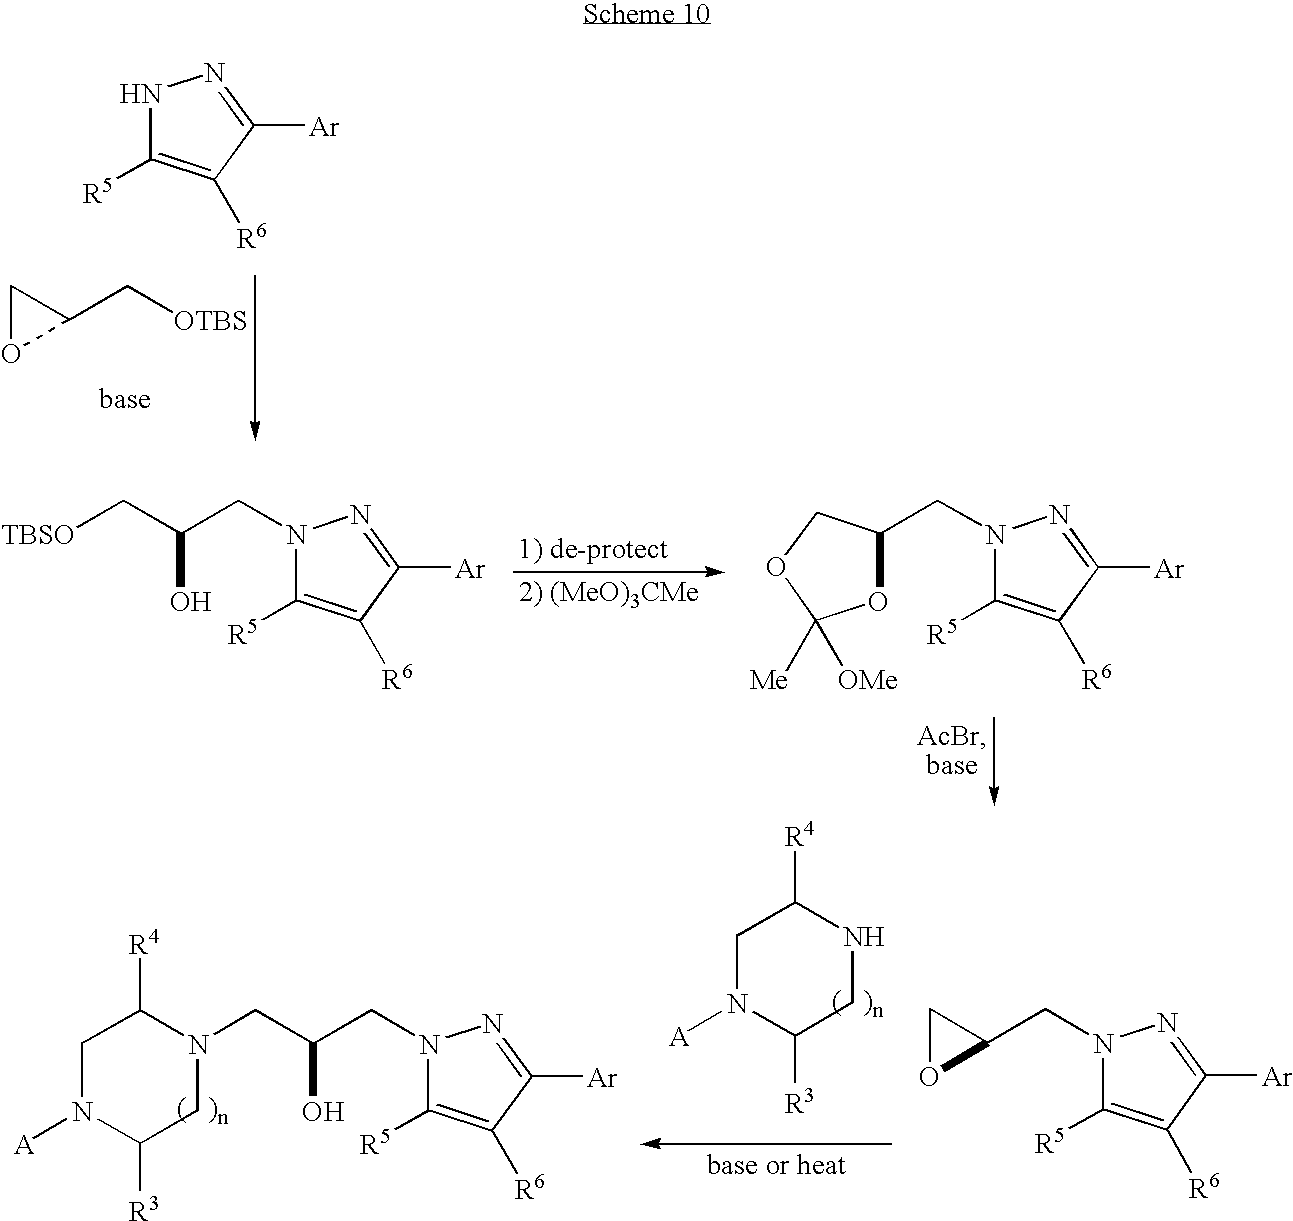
C1OC1C[OTBS].N1C([R5])=C([R6])C([Ar])=N1.N1(CC(C[TBSO])O)C([R5])=C([R6])C([Ar])=N1.N1(CC2OC([OMe])([Me])OC2)C([R5])=C([R6])C([Ar])=N1.C1N([A])C([R3])CNC1[R4].N1(CC(CN2C([R4])CN([A])C([R3])C2)O)C([R5])=C([R6])C([Ar])=N1.N1(CC2CO2)C([R5])=C([R6])C([Ar])=N1
